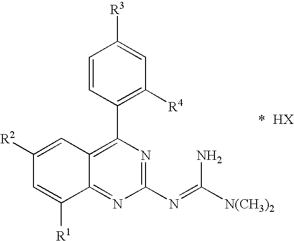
C1=C([R1])C2=NC(N=C([N(CH3)2])N)=NC(C3=C([R4])C=C([R3])C=C3)=C2C=C1[R2]
